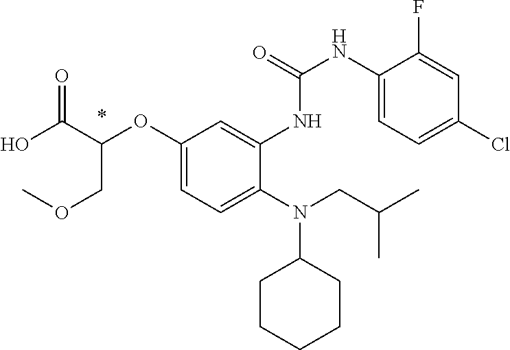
OC(C(COC)OC1=CC=C(N(CC(C)C)C2CCCCC2)C(NC(NC2=CC=C(Cl)C=C2F)=O)=C1)=O
